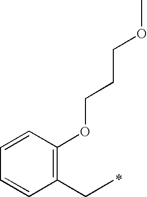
C1(CC)=C(OCCCOC)C=CC=C1
